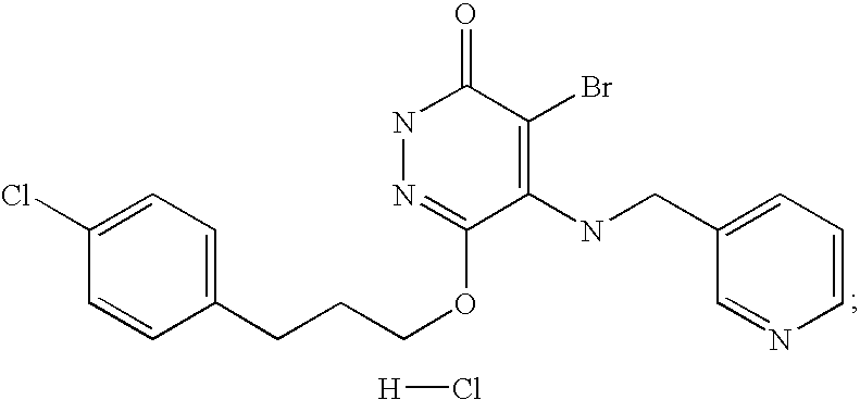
C1(Cl)=CC=C(CCCOC2=NNC(=O)C(Br)=C2NCC2=CC=CN=C2)C=C1.[H]Cl
